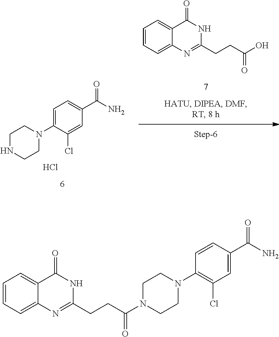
C1=CC=C2C(=C1)C(=O)NC(CCC(O)=O)=N2.C1=C(N2CCNCC2)C(Cl)=CC(C(N)=O)=C1.Cl.C1(N2CCN(C(CCC3=NC4=CC=CC=C4C(=O)N3)=O)CC2)=C(Cl)C=C(C(N)=O)C=C1
